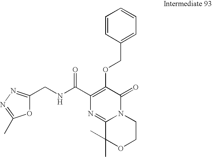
O1C(CNC(C2=C(OCC3=CC=CC=C3)C(=O)N3C(=N2)C(C)(C)OCC3)=O)=NN=C1C
